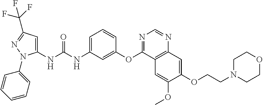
C1(NC(NC2=CC=CC(OC3=NC=NC4=C3C=C(OC)C(OCCN3CCOCC3)=C4)=C2)=O)=CC(C(F)(F)F)=NN1C1=CC=CC=C1
